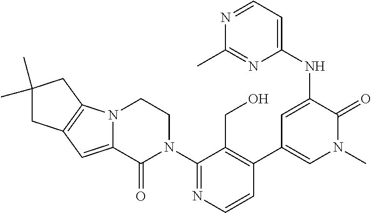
C1(N2CCN3C(=CC4=C3CC(C)(C)C4)C2=O)=NC=CC(C2=CN(C)C(=O)C(NC3=CC=NC(C)=N3)=C2)=C1CO
